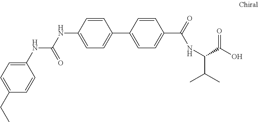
N(C1=CC=C(C2=CC=C(C(=O)NC(C(C)C)C(=O)O)C=C2)C=C1)C(=O)NC1=CC=C(CC)C=C1
